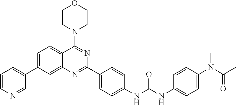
C1=CN=CC(C2=CC=C3C(=C2)N=C(C2=CC=C(NC(NC4=CC=C(N(C(C)=O)C)C=C4)=O)C=C2)N=C3N2CCOCC2)=C1
